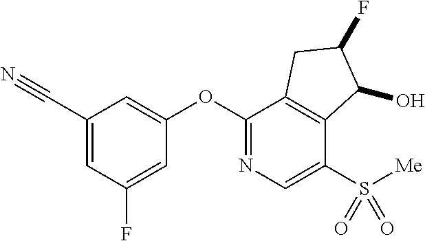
O(C1=NC=C(S([Me])(=O)=O)C2=C1CC(F)C2O)C1=CC(C#N)=CC(F)=C1
